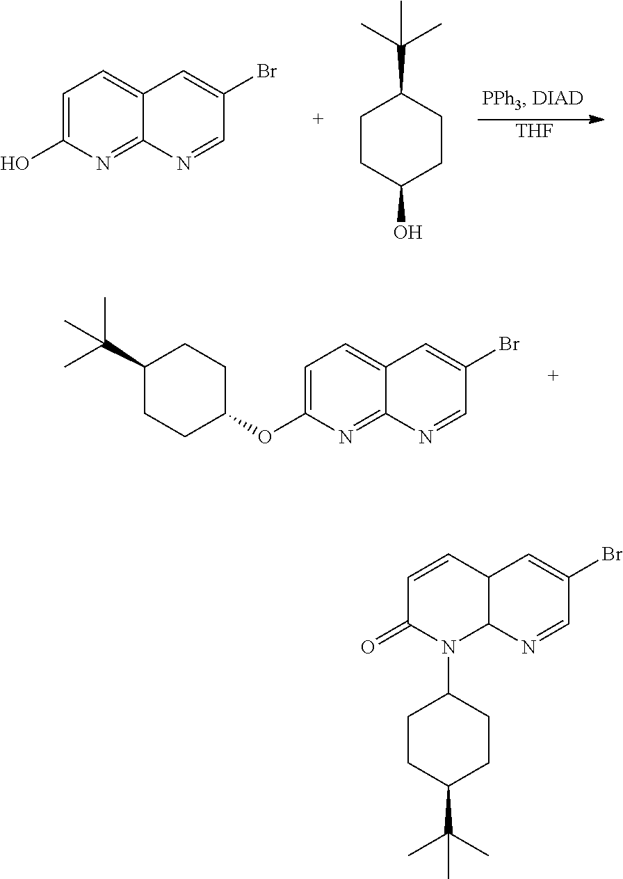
C1=C(OC2CCC(C(C)(C)C)CC2)N=C2C(=C1)C=C(Br)C=N2.[THF].C1=C(O)N=C2C(=C1)C=C(Br)C=N2.C1CC(O)CCC1C(C)(C)C.C1=CC2C(N(C3CCC(C(C)(C)C)CC3)C1=O)N=CC(Br)=C2
